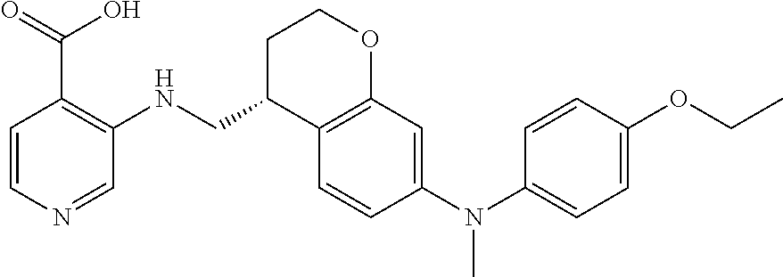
C1=CC(N(C2=CC=C(OCC)C=C2)C)=CC2=C1C(CNC1=C(C(O)=O)C=CN=C1)CCO2
